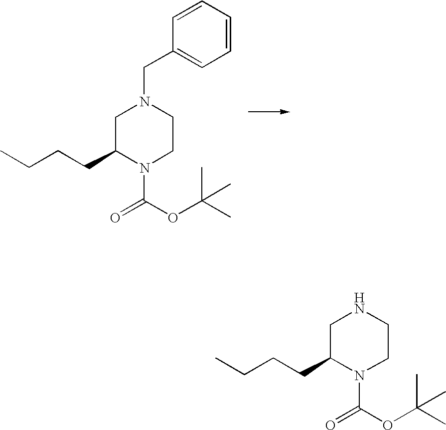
CCCCC1N(C(OC(C)(C)C)=O)CCN(CC2=CC=CC=C2)C1.CCCCC1N(C(OC(C)(C)C)=O)CCNC1
